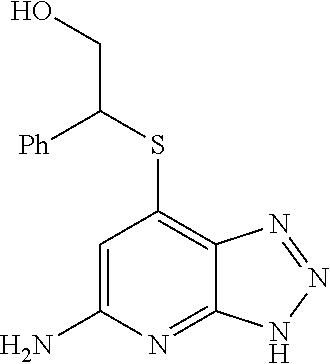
C1=C(N)N=C2C(=C1SC(CO)[Ph])N=NN2
